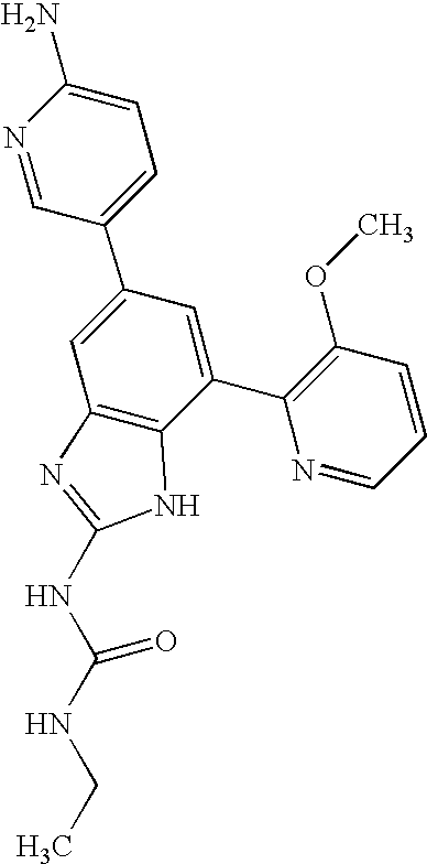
N1=CC(C2=CC3=C(C(C4=C(OC)C=CC=N4)=C2)NC(NC(NCC)=O)=N3)=CC=C1N
